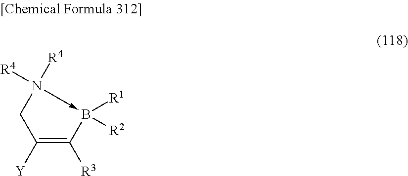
C1N([R4])([R4])->B([R1])([R2])C([R3])=C1[Y]
